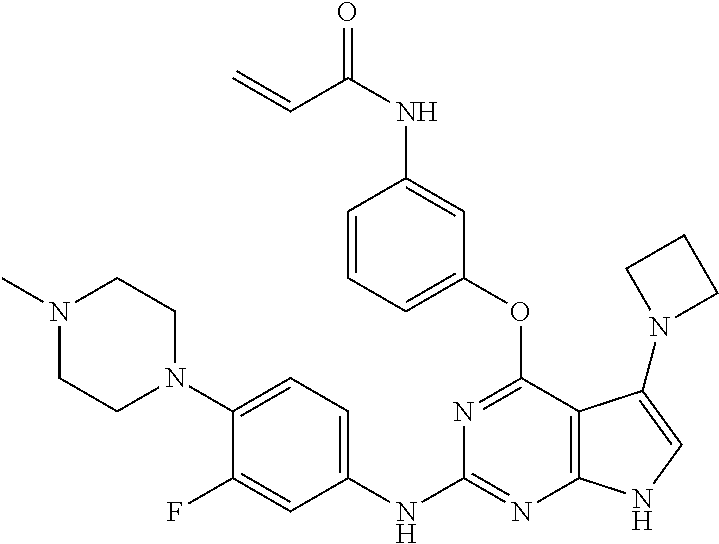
C1(NC2=NC3=C(C(OC4=CC=CC(NC(C=C)=O)=C4)=N2)C(N2CCC2)=CN3)=CC=C(N2CCN(C)CC2)C(F)=C1
